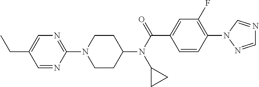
C(C1=CN=C(N2CCC(N(C(=O)C3=CC(F)=C(N4N=CN=C4)C=C3)C3CC3)CC2)N=C1)C
